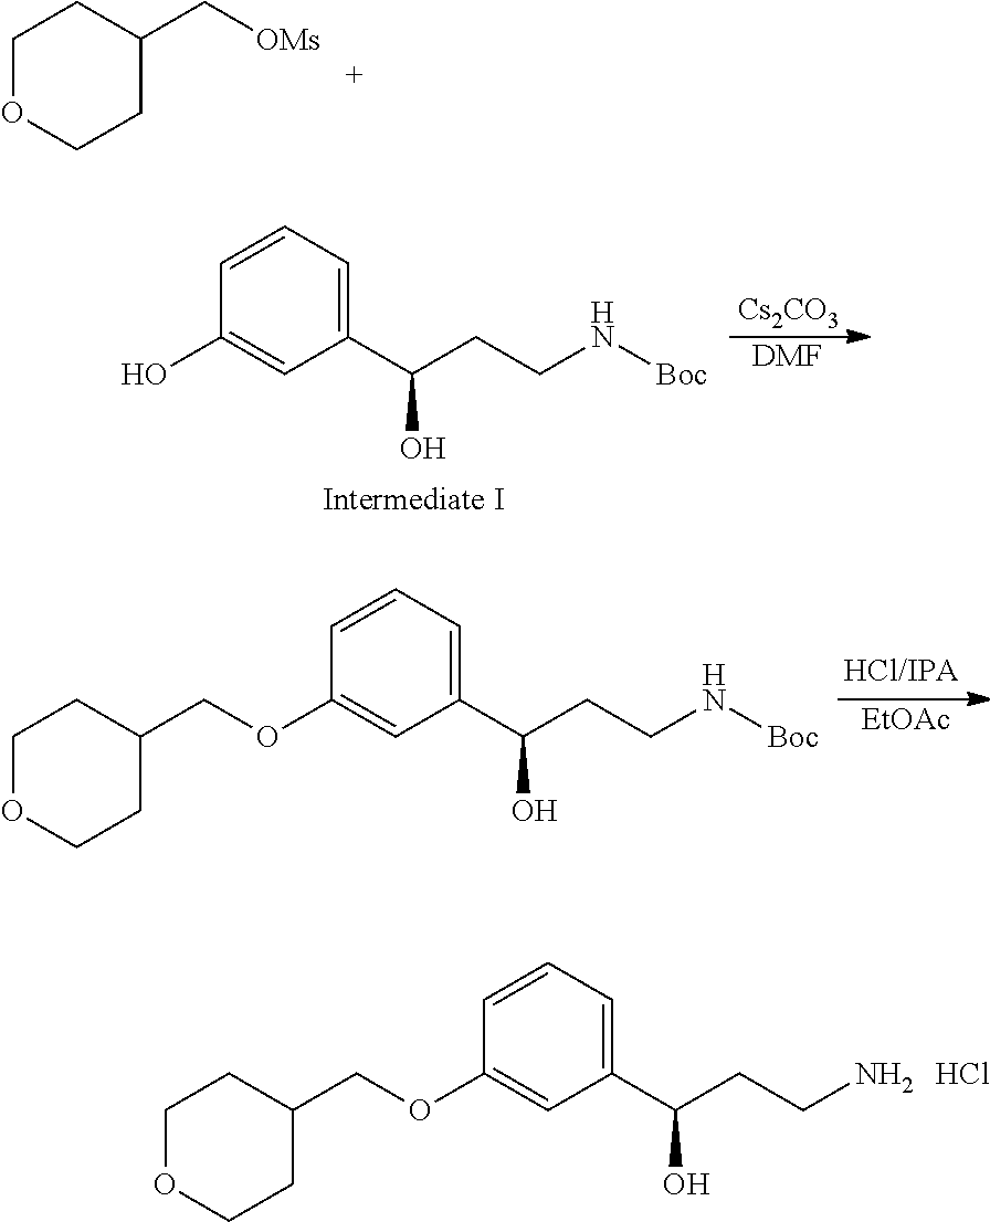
C1=CC=C(C(O)CCN[Boc])C=C1OCC1CCOCC1.[EtOAc].C1=CC=C(C(O)CCN[Boc])C=C1O.[Cs2CO3].[DMF].C1=CC=C(C(O)CCN)C=C1OCC1CCOCC1.Cl.C1OCCC(C[OMs])C1
